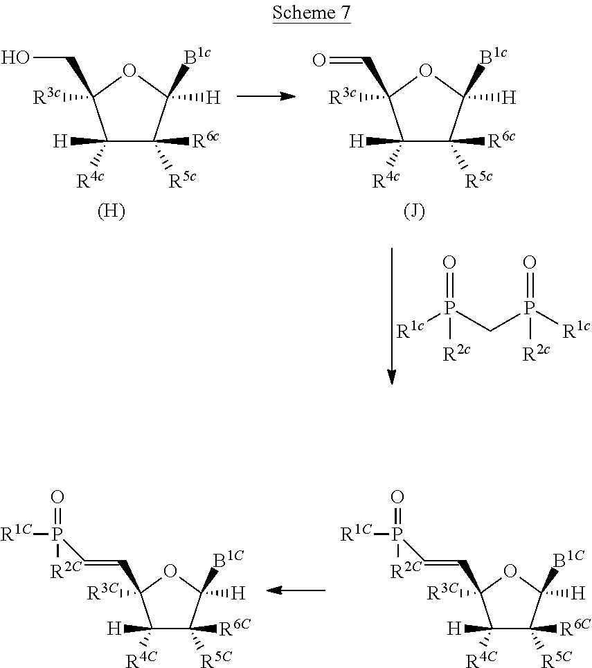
C1([H])([R4c])C([R5c])([R6c])C([H])([B1c])OC1(CO)[R3c].[(H)].C1([H])([R4c])C([R5c])([R6c])C([H])([B1c])OC1(C=O)[R3c].[(J)].[R1c]P(CP([R1c])(=O)[R2c])(=O)[R2c].C1([H])([R4C])C([R5C])([R6C])C([H])([B1C])OC1(C=CP([R1C])(=O)[R2C])[R3C].C1([H])([R4C])C([R5C])([R6C])C([H])([B1C])OC1(C=CP([R1C])(=O)[R2C])[R3C]
